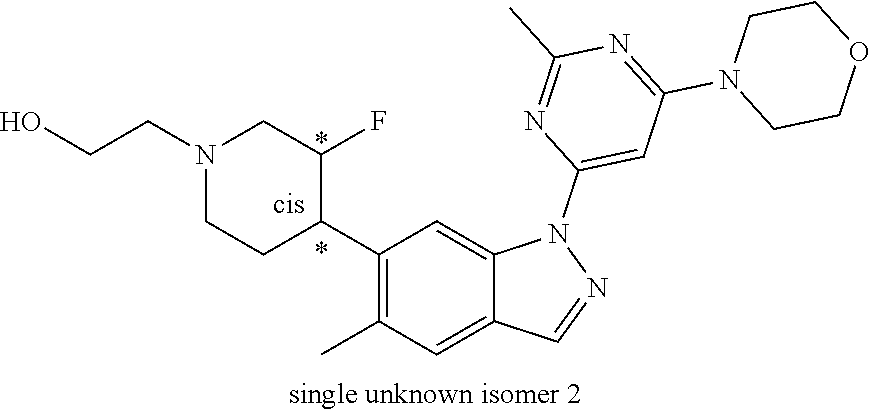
N1(CCO)CCC(C2=C(C)C=C3C(=C2)N(C2=CC(N4CCOCC4)=NC(C)=N2)N=C3)C(F)C1
